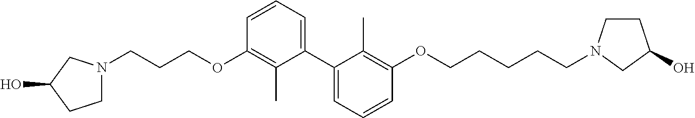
C1N(CCCOC2=C(C)C(C3=CC=CC(OCCCCCN4CCC(O)C4)=C3C)=CC=C2)CC(O)C1
